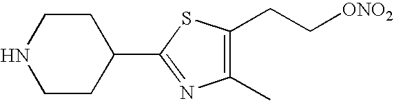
C1(C)=C(CC[ONO2])SC(C2CCNCC2)=N1
